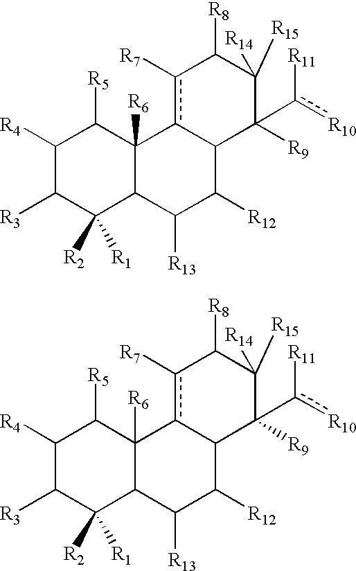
C1([R4])C([R3])C([R2])([R1])C2C([R6])(C1[R5])c1c([R7])C([R8])C([R15])([R14])C([R9])(c([R10])[R11])C1C([R12])C2[R13].C1([R4])C([R3])C([R2])([R1])C2C([R6])(C1[R5])c1c([R7])C([R8])C([R15])([R14])C([R9])(c([R10])[R11])C1C([R12])C2[R13]
